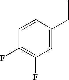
C1=CC(CC)=CC(F)=C1F
